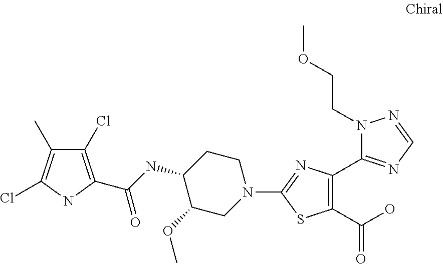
C1CC(NC(=O)C2=C(Cl)C(C)=C(Cl)N2)C(OC)CN1C1=NC(C2=NC=NN2CCOC)=C(C(O)=O)S1
